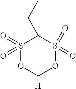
S1(=O)(=O)OCOS(=O)(=O)C1CC.[H]
